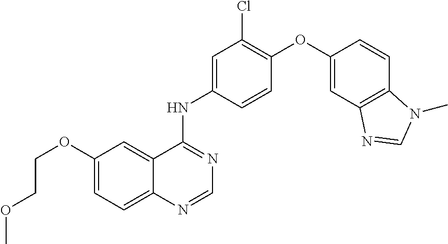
C12=CC=C(OCCOC)C=C1C(NC1=CC(Cl)=C(OC3=CC4=C(C=C3)N(C)C=N4)C=C1)=NC=N2
